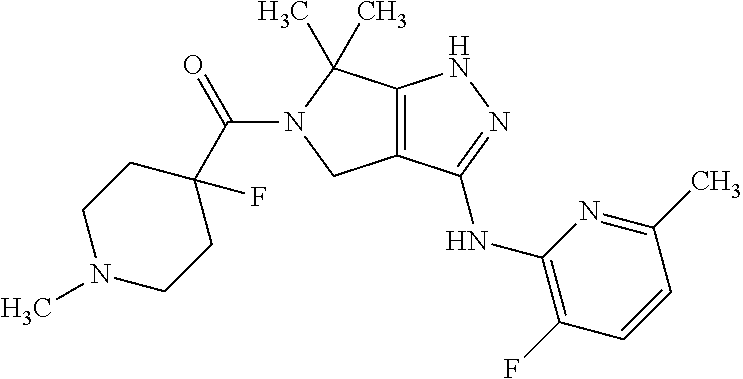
C12=C(C(NC3=C(F)C=CC(C)=N3)=NN1)CN(C(C1(F)CCN(C)CC1)=O)C2(C)C
